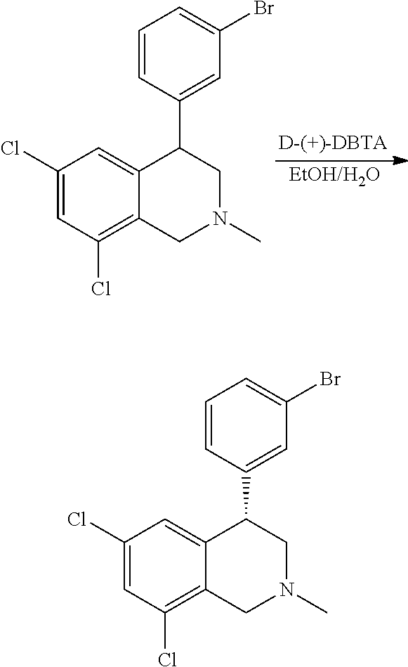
C1=CC(C2C3=CC(Cl)=CC(Cl)=C3CN(C)C2)=CC(Br)=C1.C1=CC(C2C3=CC(Cl)=CC(Cl)=C3CN(C)C2)=CC(Br)=C1
